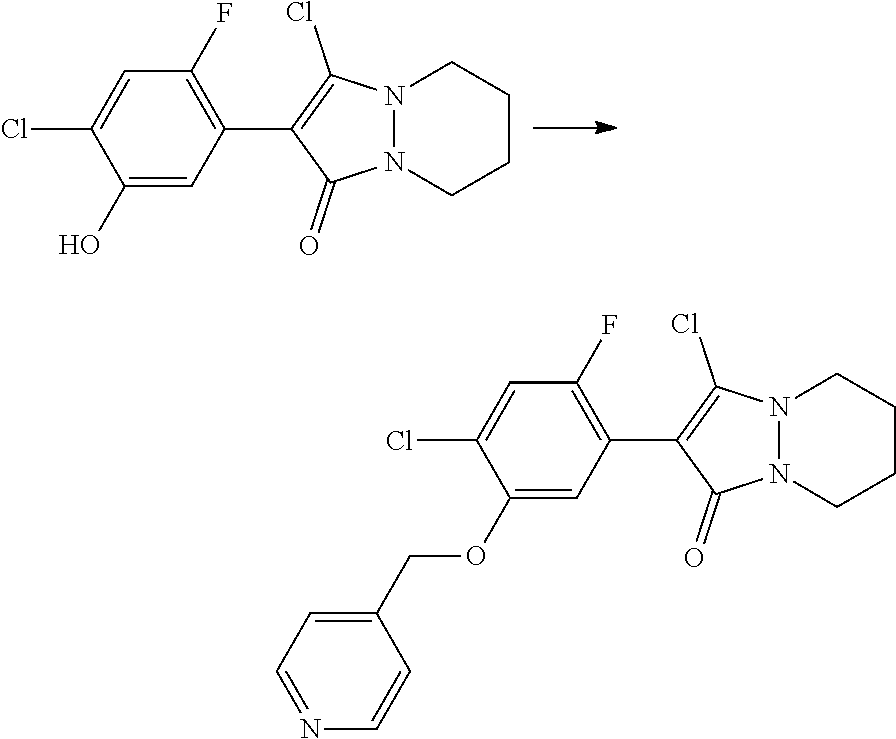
C1=C(Cl)C(O)=CC(C2=C(Cl)N3N(C2=O)CCCC3)=C1F.C1=C(Cl)C(OCC2=CC=NC=C2)=CC(C2=C(Cl)N3N(C2=O)CCCC3)=C1F
